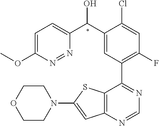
C12=C(C(C3=C(F)C=C(Cl)C(C(C4=CC=C(OC)N=N4)O)=C3)=NC=N1)SC(N1CCOCC1)=C2
